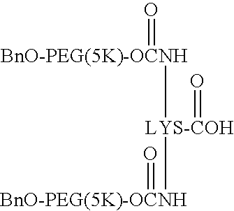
[BnO-PEG(5K)-OCNH](=O)[LYS-COH]([BnO-PEG(5K)-OCNH]=O)=O
